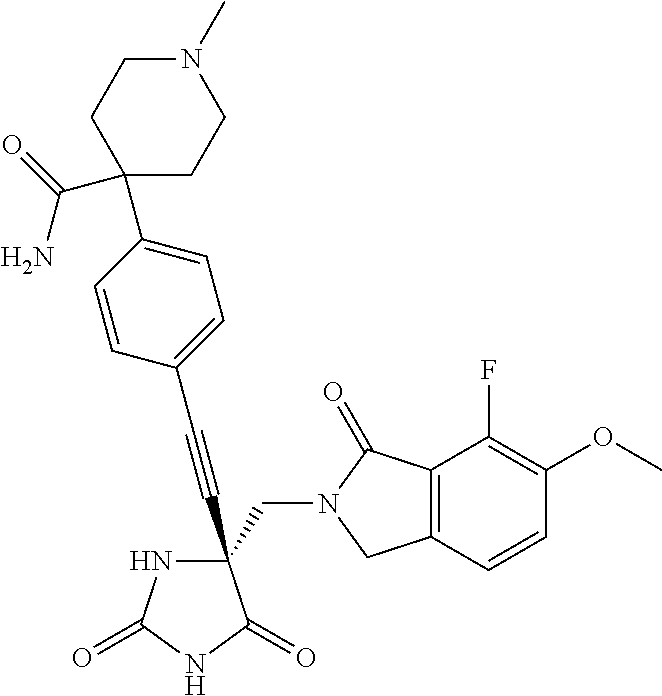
C(#CC1(CN2C(=O)C3=C(C2)C=CC(OC)=C3F)NC(=O)NC1=O)C1=CC=C(C2(C(=O)N)CCN(C)CC2)C=C1
